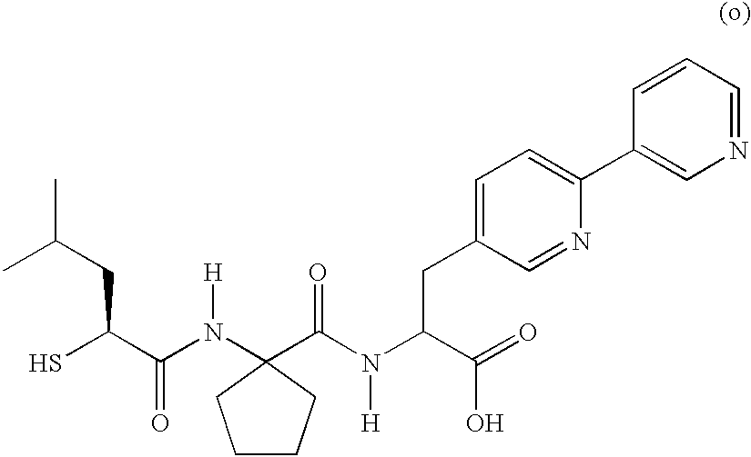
C1CCC(N(C(C(S)CC(C)C)=O)[H])(C(N(C(C(=O)O)CC2=CC=C(C3=CN=CC=C3)N=C2)[H])=O)C1
